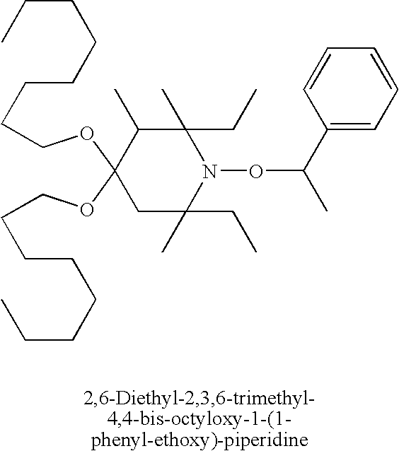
C(OC1(OCCCCCCCC)C(C)C(C)(CC)N(OC(C)C2=CC=CC=C2)C(C)(CC)C1)CCCCCCC
